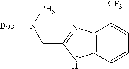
C12=C(C=CC=C1[CF3])NC(CN([Boc])C)=N2
